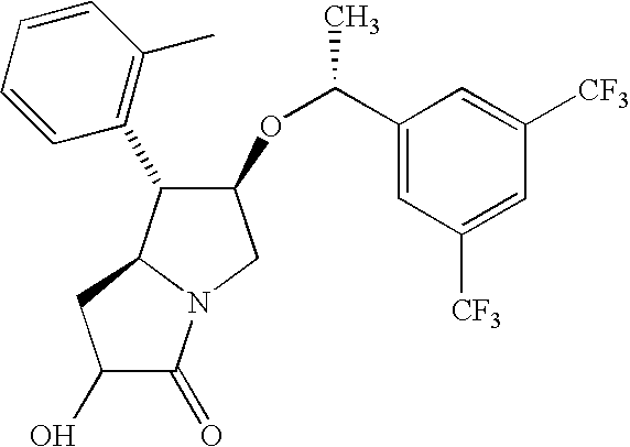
C1(O)C(=O)N2C(C1)C(C1=C(C)C=CC=C1)C(OC(C)C1=CC([CF3])=CC([CF3])=C1)C2
